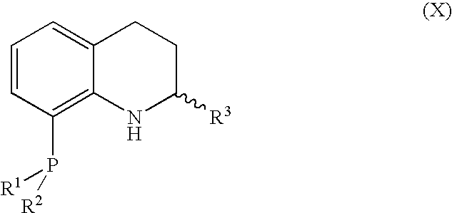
C1=CC(P([R1])[R2])=C2C(=C1)CCC([R3])[NH]2
